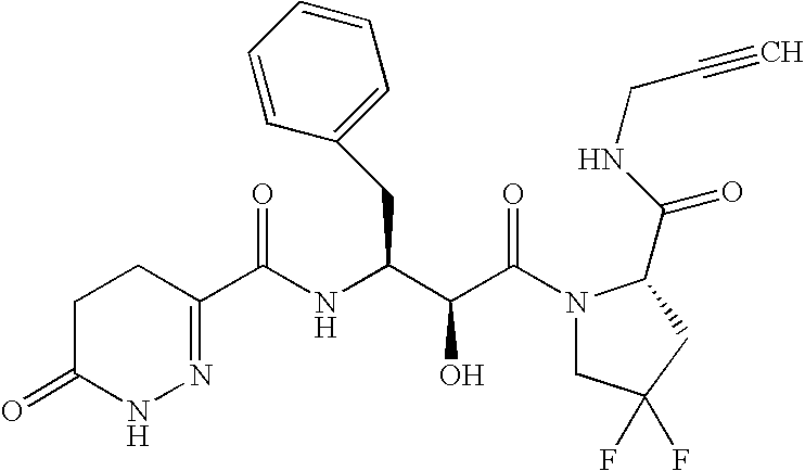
C1(=O)CCC(C(NC(C(C(N2CC(F)(F)CC2C(NCC#C)=O)=O)O)CC2=CC=CC=C2)=O)=NN1
